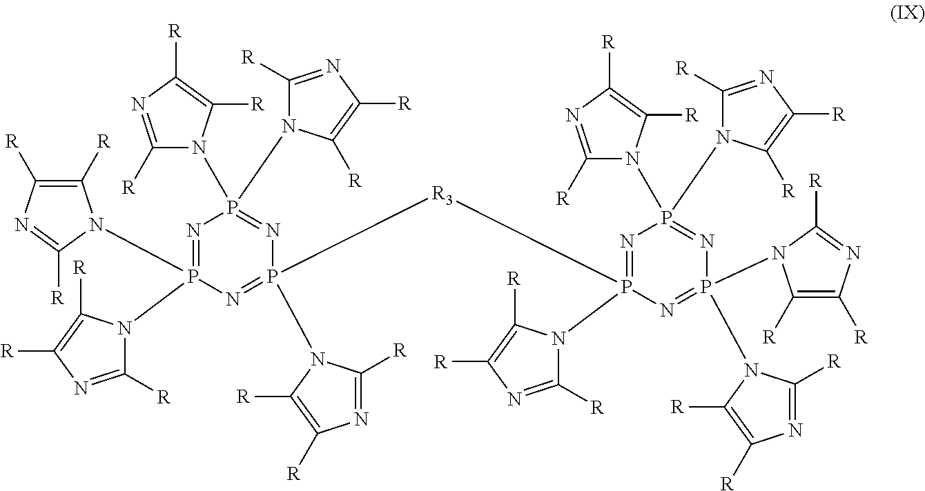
N1=P(N2C([R])=NC([R])=C2[R])(N2C([R])=C([R])N=C2[R])N=P(N2C([R])=NC([R])=C2[R])([R3]P2(N3C([R])=NC([R])=C3[R])=NP(N3C([R])=NC([R])=C3[R])(N3C([R])=NC([R])=C3[R])=NP(N3C([R])=NC([R])=C3[R])(N3C([R])=C([R])N=C3[R])=N2)N=P1(N1C([R])=NC([R])=C1[R])N1C([R])=NC([R])=C1[R]
